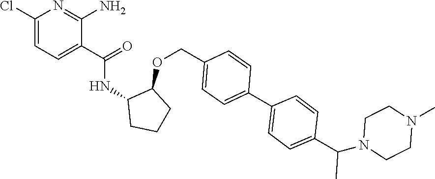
C1(Cl)=CC=C(C(=O)NC2CCCC2OCC2=CC=C(C3=CC=C(C(N4CCN(C)CC4)C)C=C3)C=C2)C(N)=N1
